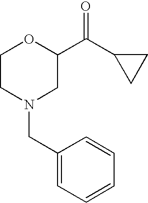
C1(CN2CC(C(C3CC3)=O)OCC2)=CC=CC=C1
